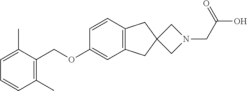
C1(C)=C(COC2=CC3=C(C=C2)CC2(C3)CN(CC(O)=O)C2)C(C)=CC=C1
